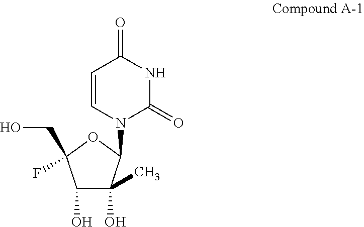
C1(O)C(C)(O)C(N2C=CC(=O)NC2=O)OC1(F)CO
